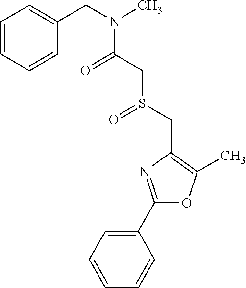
C1(C2=NC(CS(=O)CC(=O)N(C)CC3=CC=CC=C3)=C(C)O2)=CC=CC=C1
